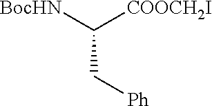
C(C[Ph])([BocHN])[COOCH2I]
